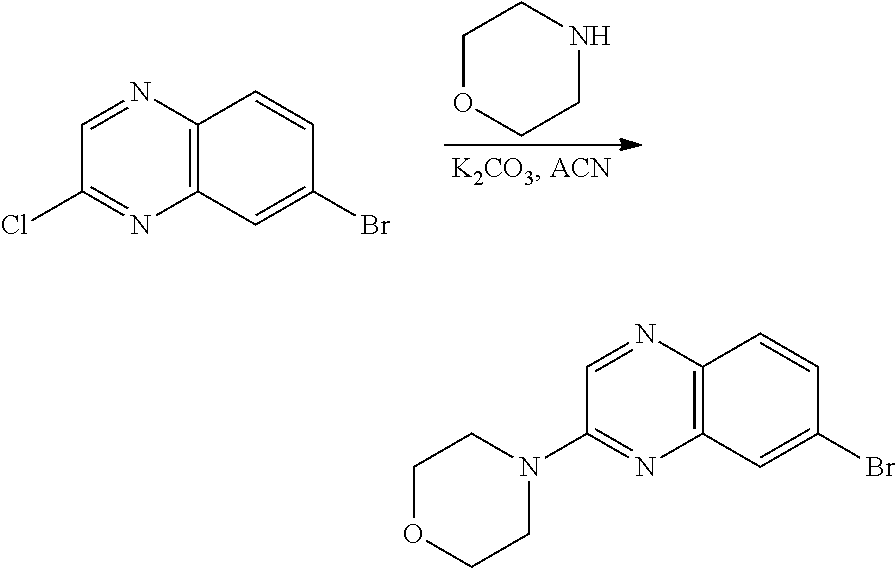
C12=C(C=C(Br)C=C1)N=C(Cl)C=N2.C1OCCNC1.C12=C(C=C(Br)C=C1)N=C(N1CCOCC1)C=N2
